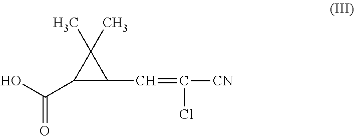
C1(C(O)=O)C(C=C(Cl)[CN])C1(C)C
